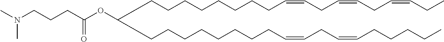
C(CCCCCCCC=CCC=CCCCCC)C(CCCCCCCCC=CCC=CCC=CCC)OC(CCCN(C)C)=O
